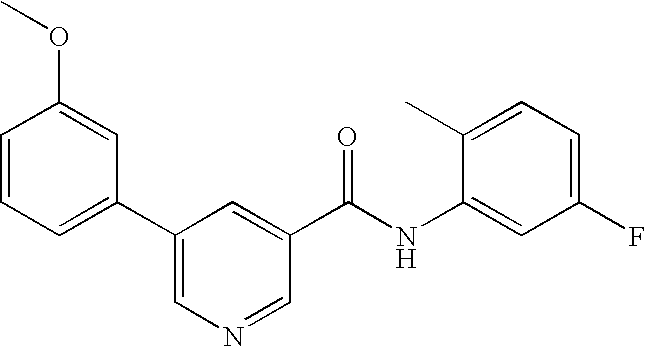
C1=CC(OC)=CC(C2=CN=CC(C(NC3=CC(F)=CC=C3C)=O)=C2)=C1
